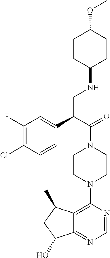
C1(F)=C(Cl)C=CC(C(C(=O)N2CCN(C3=C4C(=NC=N3)C(O)CC4C)CC2)CNC2CCC(OC)CC2)=C1
